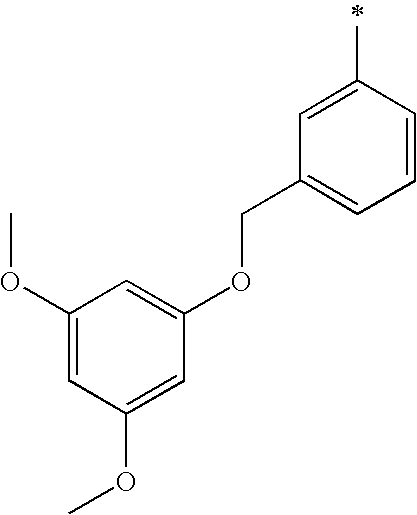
COC1=CC(OC)=CC(OCC2=CC=CC(C)=C2)=C1
